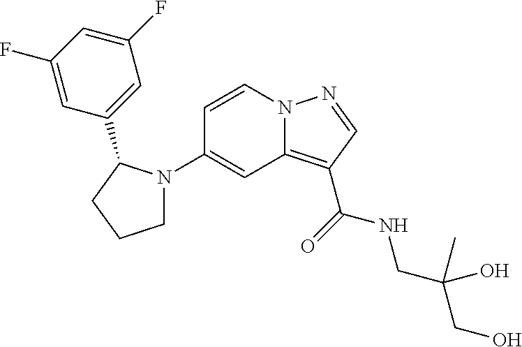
C1(N2CCCC2C2=CC(F)=CC(F)=C2)=CC2=C(C(=O)NCC(CO)(O)C)C=NN2C=C1
